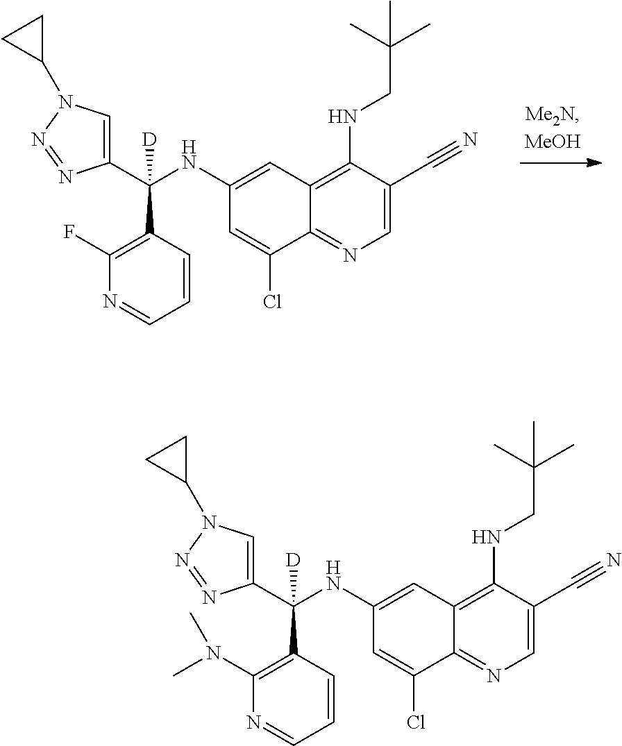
C1(C(NC2=CC3=C(NCC(C)(C)C)C(C#N)=CN=C3C(Cl)=C2)(C2=CN(C3CC3)N=N2)[D])=C(N(C)C)N=CC=C1.C1(C(NC2=CC3=C(NCC(C)(C)C)C(C#N)=CN=C3C(Cl)=C2)(C2=CN(C3CC3)N=N2)[D])=C(F)N=CC=C1
